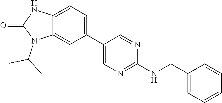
C12=CC(C3=CN=C(NCC4=CC=CC=C4)N=C3)=CC=C1NC(=O)N2C(C)C
